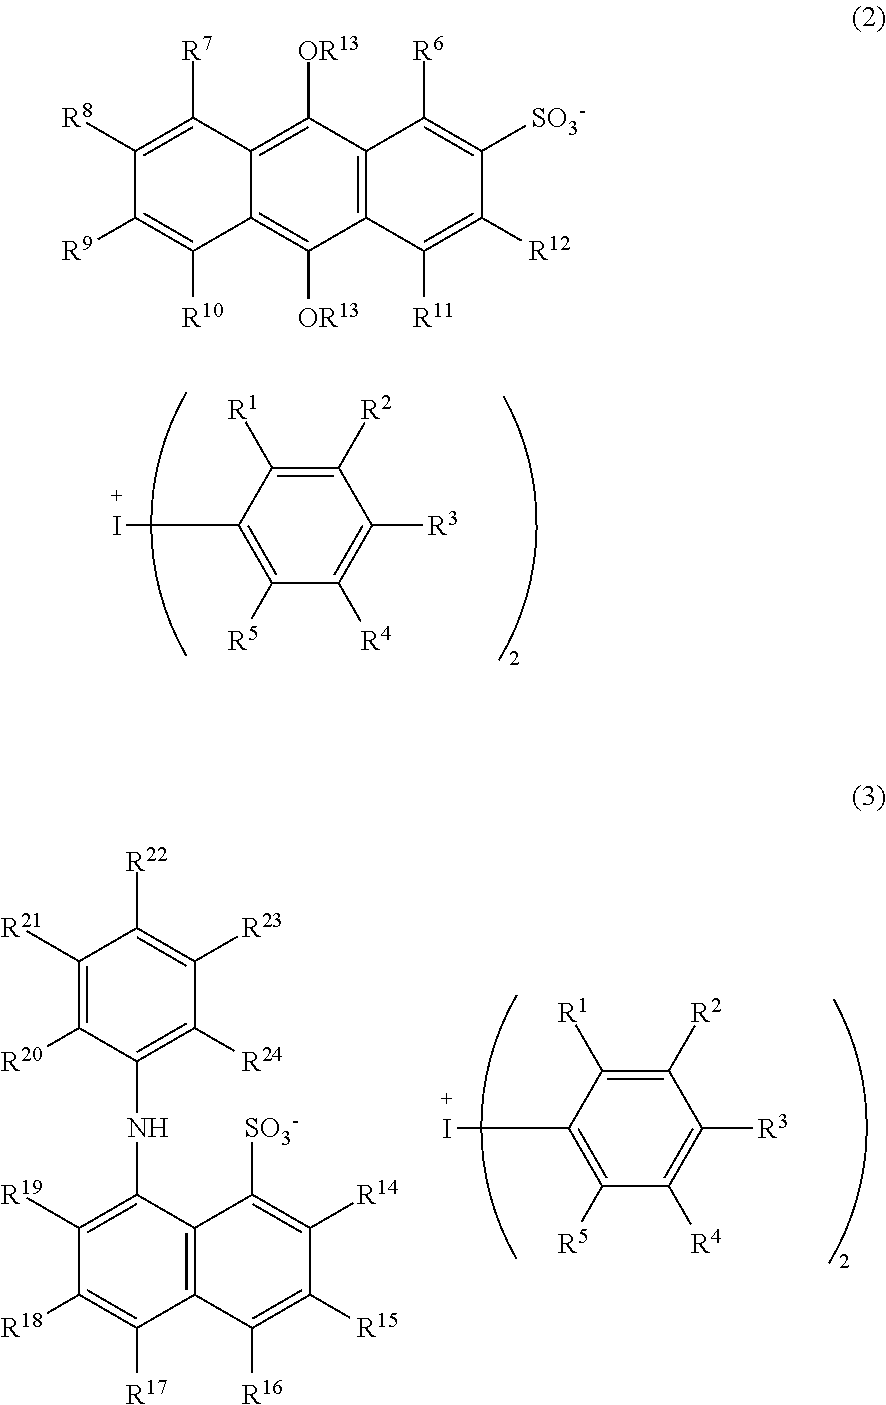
C1([R2])=C([R1])C(I)=C([R5])C([R4])=C1[R3].C1([R9])=C([R10])C2=C([OR13])C3=C(C([OR13])=C2C([R7])=C1[R8])C([R6])=C([SO3-])C([R12])=C3[R11].C1([R2])=C([R1])C(I)=C([R5])C([R4])=C1[R3].C1([R21])=C([R20])C(NC2=C([R19])C([R18])=C([R17])C3=C2C([SO3-])=C([R14])C([R15])=C3[R16])=C([R24])C([R23])=C1[R22]
